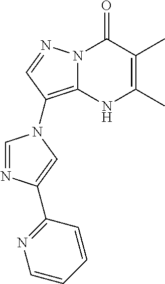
N12C(=C(N3C=NC(C4=NC=CC=C4)=C3)C=N1)NC(C)=C(C)C2=O
